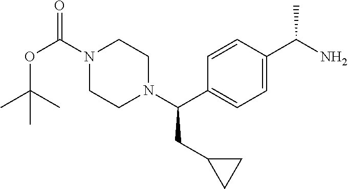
C1=CC(C(N)C)=CC=C1C(N1CCN(C(OC(C)(C)C)=O)CC1)CC1CC1
